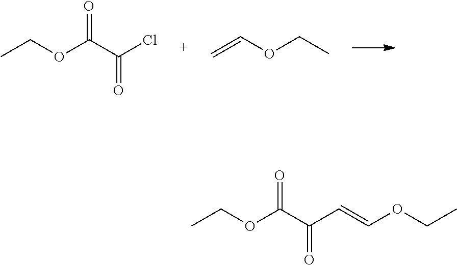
CCOC(C(Cl)=O)=O.C=COCC.CCOC(C(C=COCC)=O)=O
